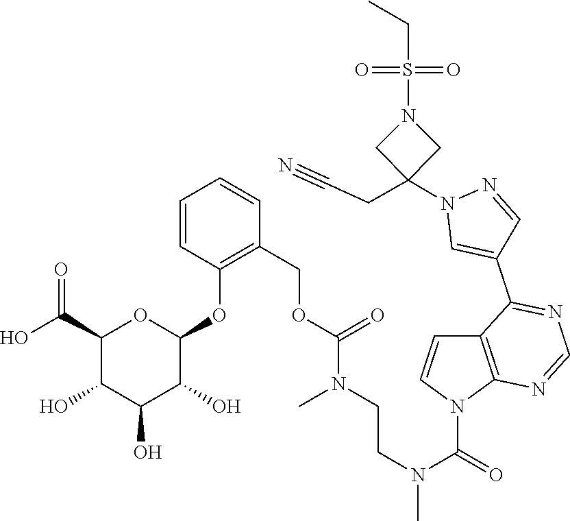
C1=CC(OC2OC(C(O)=O)C(O)C(O)C2O)=C(COC(N(CCN(C(=O)N2C3=C(C=C2)C(C2=CN(C4(CC#N)CN(S(CC)(=O)=O)C4)N=C2)=NC=N3)C)C)=O)C=C1
